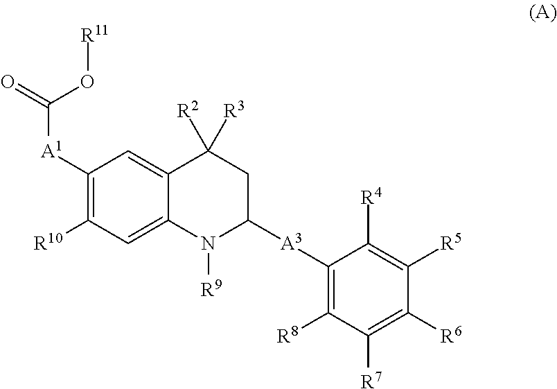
C1([A1]C(=O)O[R11])=C([R10])C=C2C(=C1)C([R2])([R3])CC([A3]C1=C([R8])C([R7])=C([R6])C([R5])=C1[R4])N2[R9]
